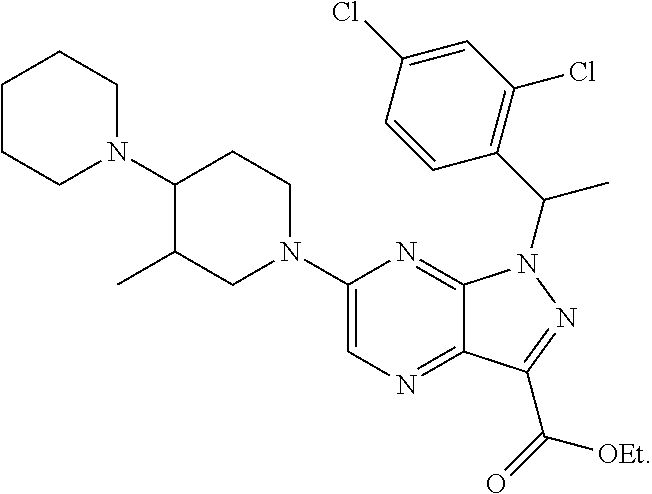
C1(N2CCC(N3CCCCC3)C(C)C2)=CN=C2C(=N1)N(C(C1=C(Cl)C=C(Cl)C=C1)C)N=C2C(=O)[OEt]
